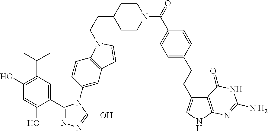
C(CC1CCN(C(=O)C2=CC=C(CCC3=CNC4=C3C(=O)NC([N H2])=N4)C=C2)CC1)N1C2=C(C=C(N3C(C4=CC(C(C)C)=C(O)C=C4O)=NN=C3O)C=C2)C=C1
